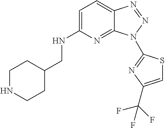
C1=C(NCC2CCNCC2)N=C2C(=C1)N=NN2C1=NC(C(F)(F)F)=CS1
